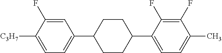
C1=C(F)C([C3H7])=CC=C1C1CCC(C2=CC=C(C)C(F)=C2F)CC1
